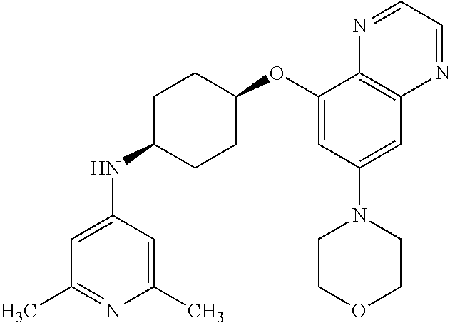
C1(C)=CC(NC2CCC(OC3=CC(N4CCOCC4)=CC4=C3N=CC=N4)CC2)=CC(C)=N1
